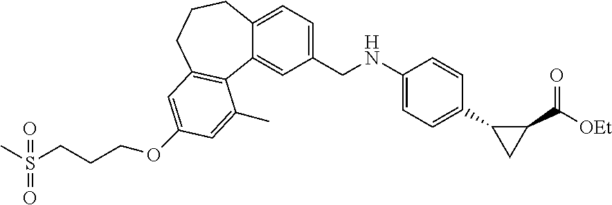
C12=CC=C(CNC3=CC=C(C4C(C([OEt])=O)C4)C=C3)C=C1C1=C(CCC2)C=C(OCCCS(C)(=O)=O)C=C1C
